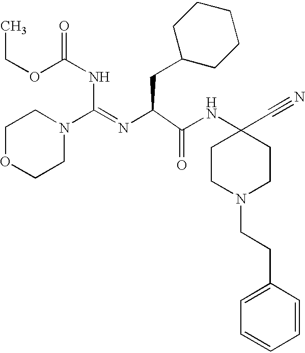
C(N1CCOCC1)(=NC(C(=O)NC1(C#N)CCN(CCC2=CC=CC=C2)CC1)CC1CCCCC1)NC(=O)OCC
